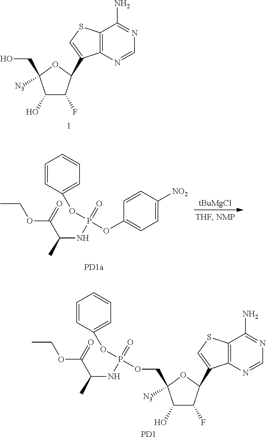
C12=C(N=CN=C1N)C(C1C(F)C(O)C(CO)([N3])O1)=CS2.C1=CC(OP(OC2=CC=C([NO2])C=C2)(=O)NC(C)C(=O)OCC)=CC=C1.[tBuMgCl].C1=CC(OP(=O)(NC(C)C(=O)OCC)OCC2([N3])C(O)C(F)C(C3=CSC4=C3N=CN=C4N)O2)=CC=C1.[PD1]
